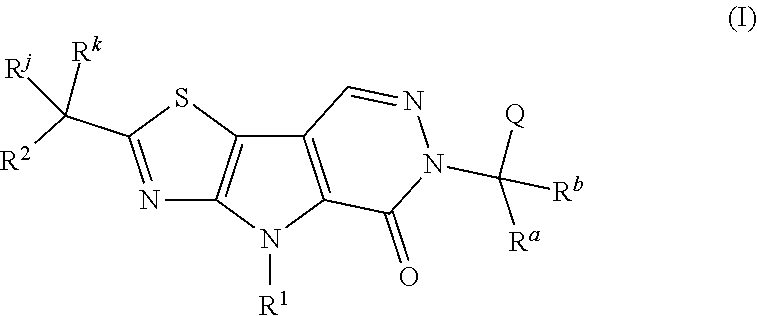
C12=C(N([R1])C3=C1SC(C([R2])([Rk])[Rj])=N3)C(=O)N(C([Q])([Ra])[Rb])N=C2
